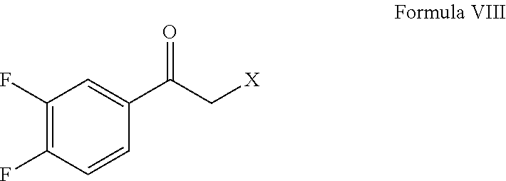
C1(F)=C(F)C=CC(C(C[X])=O)=C1
